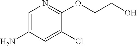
N1=C(OCCO)C(Cl)=CC(N)=C1
